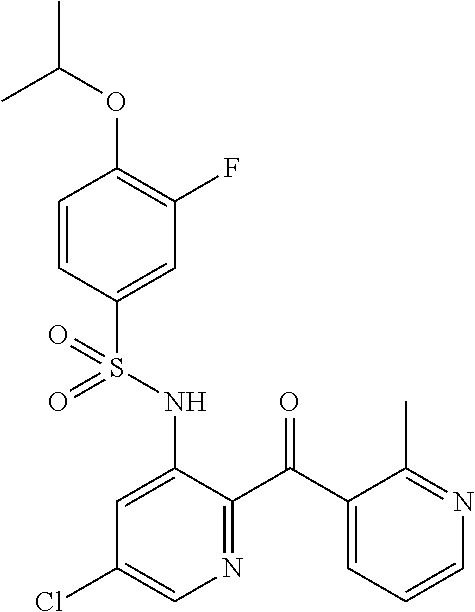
C1=CC(S(NC2=CC(Cl)=CN=C2C(C2=CC=CN=C2C)=O)(=O)=O)=CC(F)=C1OC(C)C
